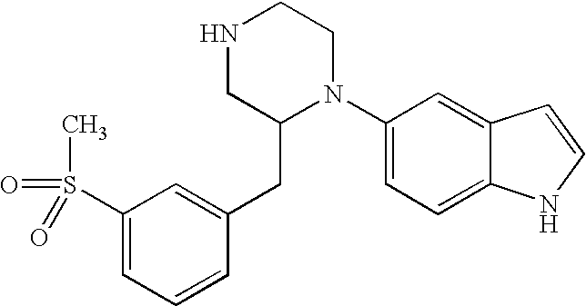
C1(S(=O)(=O)C)=CC=CC(CC2N(C3=CC=C4C(=C3)C=CN4)CCNC2)=C1
